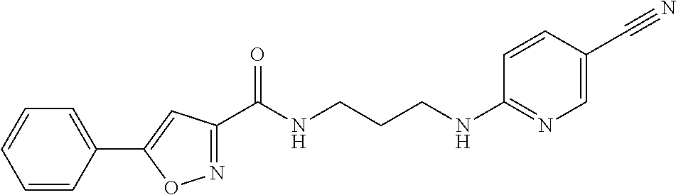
C1=CC(C2=CC(C(NCCCNC3=NC=C(C#N)C=C3)=O)=NO2)=CC=C1
